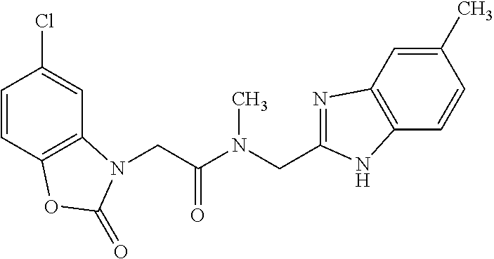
C1=CC2=C(C=C1Cl)N(CC(N(CC1=NC3=C(C=CC(C)=C3)N1)C)=O)C(=O)O2
